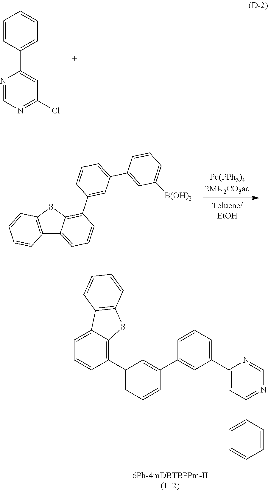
N1=CN=C(Cl)C=C1C1=CC=CC=C1.S1C2=C(C3=CC=CC(C4=CC(C5=CC([B(OH)2])=CC=C5)=CC=C4)=C13)C=CC=C2.C1=CC(C2=NC=NC(C3=CC=CC(C4=CC(C5=C6C(=CC=C5)C5=C(S6)C=CC=C5)=CC=C4)=C3)=C2)=CC=C1
